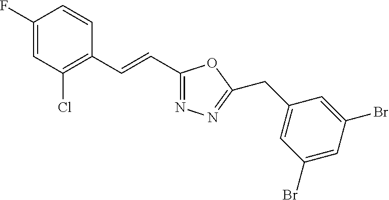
C1(F)=CC(Cl)=C(C=CC2=NN=C(CC3=CC(Br)=CC(Br)=C3)O2)C=C1
